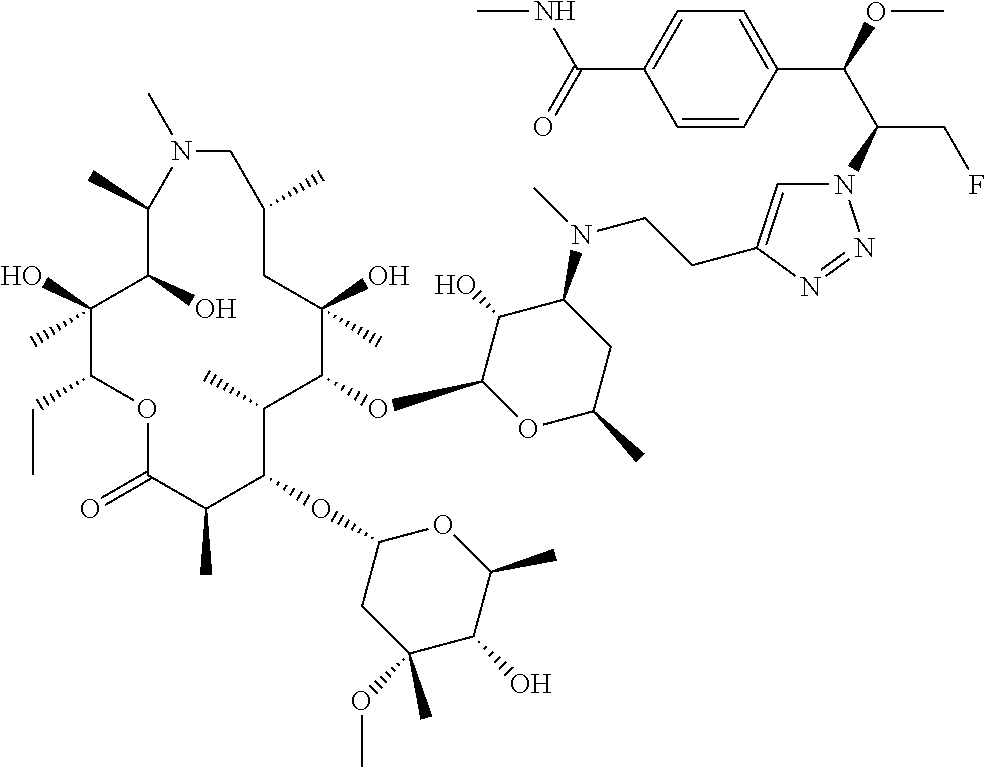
C1(O)(C)C(CC)OC(=O)C(C)C(OC2CC(OC)(C)C(O)C(C)O2)C(C)C(OC2OC(C)CC(N(C)CCC3=CN(C(C(OC)C4=CC=C(C(=O)NC)C=C4)CF)N=N3)C2O)C(O)(C)CC(C)CN(C)C(C)C1O
